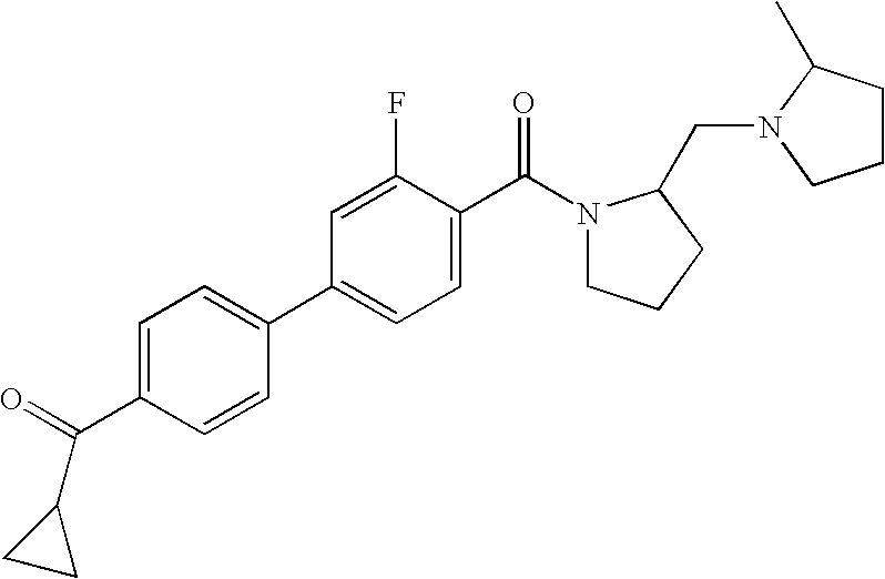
C1=C(F)C(C(N2CCCC2CN2CCCC2C)=O)=CC=C1C1=CC=C(C(=O)C2CC2)C=C1
